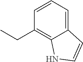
C12=CC=CC(CC)=C1NC=C2
